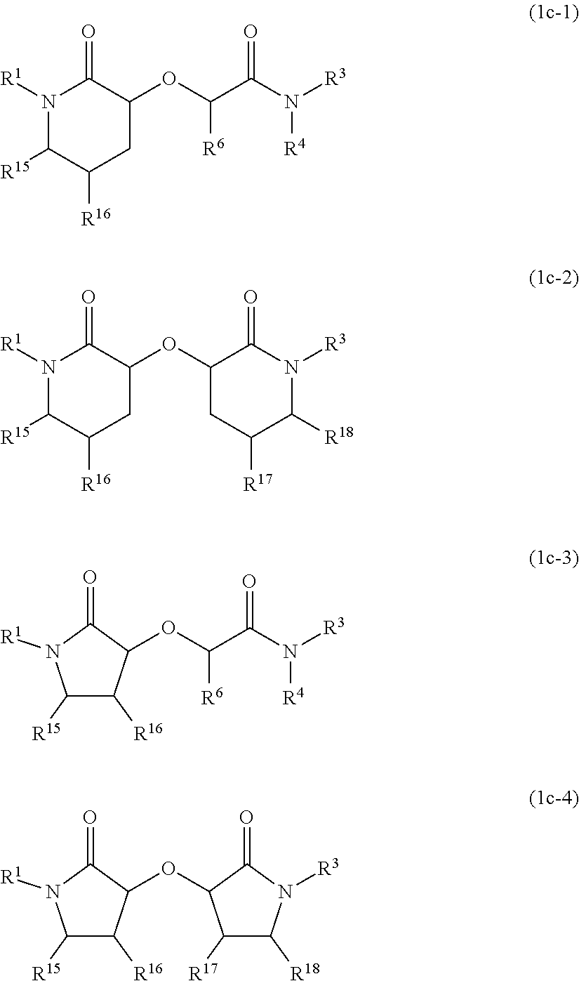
N1([R1])C([R15])C([R16])CC(OC([R6])C(N([R4])[R3])=O)C1=O.N1([R1])C([R15])C([R16])CC(OC2CC([R17])C([R18])N([R3])C2=O)C1=O.C1([R15])C([R16])C(OC2C([R17])C([R18])N([R3])C2=O)C(=O)N1[R1].C1([R15])C([R16])C(OC([R6])C(N([R4])[R3])=O)C(=O)N1[R1]
